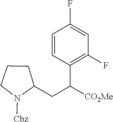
C1=CC(C([CO2Me])CC2CCCN2[Cbz])=C(F)C=C1F
